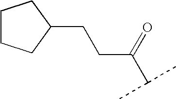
C1CCC(CCC(C(C)C)=O)C1
